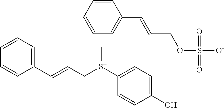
C1=CC=C(C=CC[S+](C2=CC=C(O)C=C2)C)C=C1.C1=CC=CC(C=CCOS([O-])(=O)=O)=C1
